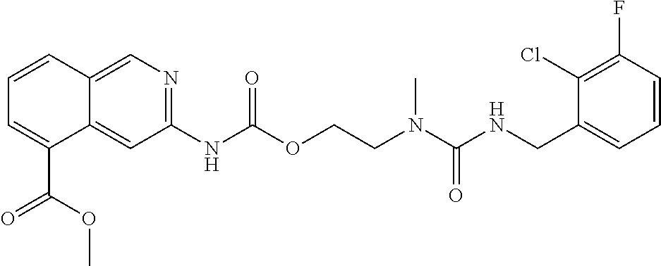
C1(F)=C(Cl)C(CNC(N(CCOC(NC2=NC=C3C(=C2)C(C(=O)OC)=CC=C3)=O)C)=O)=CC=C1
